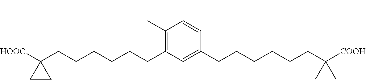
C1(C)=C(CCCCCCC2([HOOC])CC2)C(C)=C(CCCCCCC([COOH])(C)C)C=C1C
